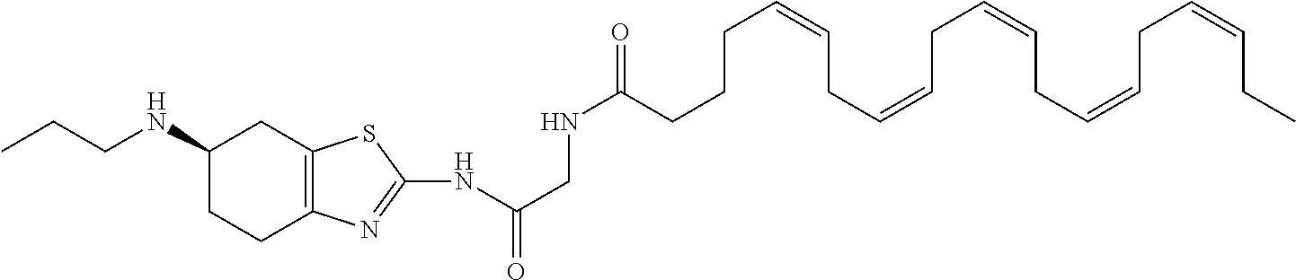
C1(NCCC)CCC2=C(C1)SC(NC(CNC(=O)CCCC=CCC=CCC=CCC=CCC=CCC)=O)=N2
